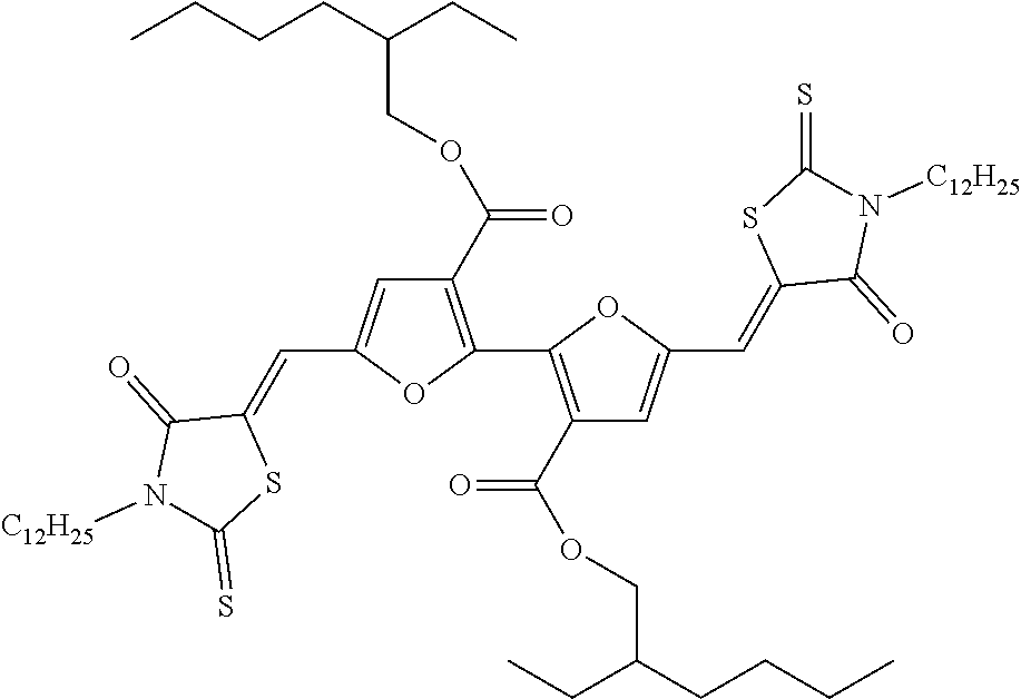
C1(C(OCC(CCCC)CC)=O)=C(C2=C(C(OCC(CCCC)CC)=O)C=C(C=C3C(=O)N([C12H25])C(=S)S3)O2)OC(C=C2C(=O)N([C12H25])C(=S)S2)=C1
